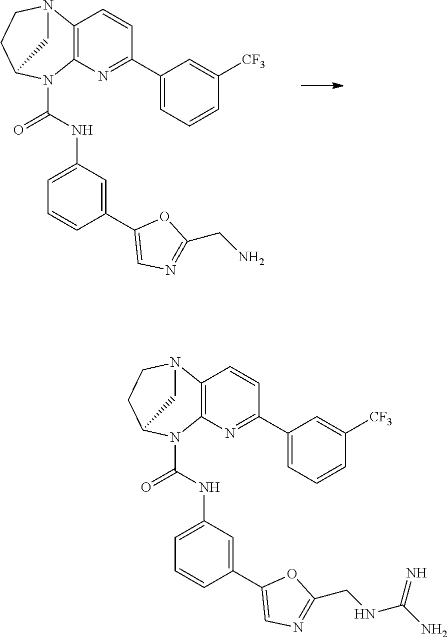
C12=C(N=C(C3=CC=CC([CF3])=C3)C=C1)N(C(NC1=CC=CC(C3=CN=C(CN)O3)=C1)=O)C1CCN2C1.C12=C(N=C(C3=CC=CC([CF3])=C3)C=C1)N(C(NC1=CC=CC(C3=CN=C(CNC(=N)N)O3)=C1)=O)C1CCN2C1
